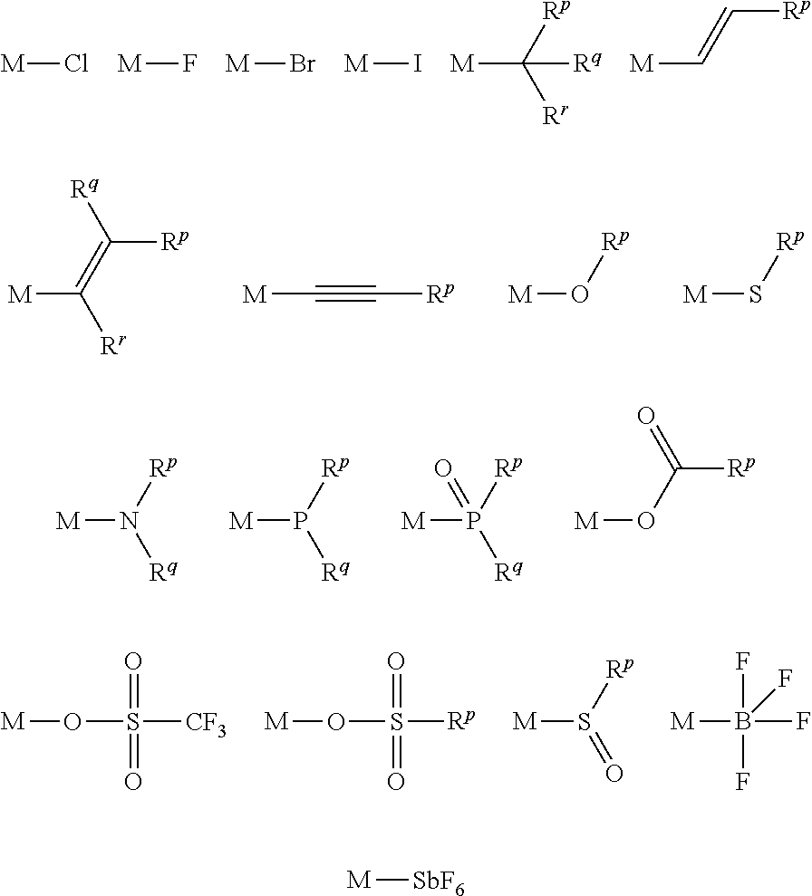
[M]Cl.[M]F.[M]Br.[M]I.[M]C([Rp])([Rr])[Rq].[M]C=C[Rp].[M]C(=C([Rp])[Rq])[Rr].[M]C#C[Rp].[M]O[Rp].[M]S[Rp].[M]N([Rp])[Rq].[M]P([Rp])[Rq].[M]P([Rp])([Rq])=O.[M]OC([Rp])=O.[M]OS([CF3])(=O)=O.[M]OS([Rp])(=O)=O.[M]S([Rp])=O.[M]B(F)(F)(F)F.[M][SbF6]
